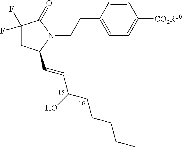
C1=CC(CCN2C(=O)C(F)(F)CC2C=CC(CCCCC)O)=CC=C1[CO2R10]
